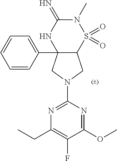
C12(C3=CC=CC=C3)C(S(=O)(=O)N(C)C(=N)N1)CN(C1=NC(CC)=C(F)C(OC)=N1)C2
